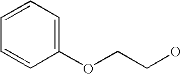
C1=CC(OCCO)=CC=C1
